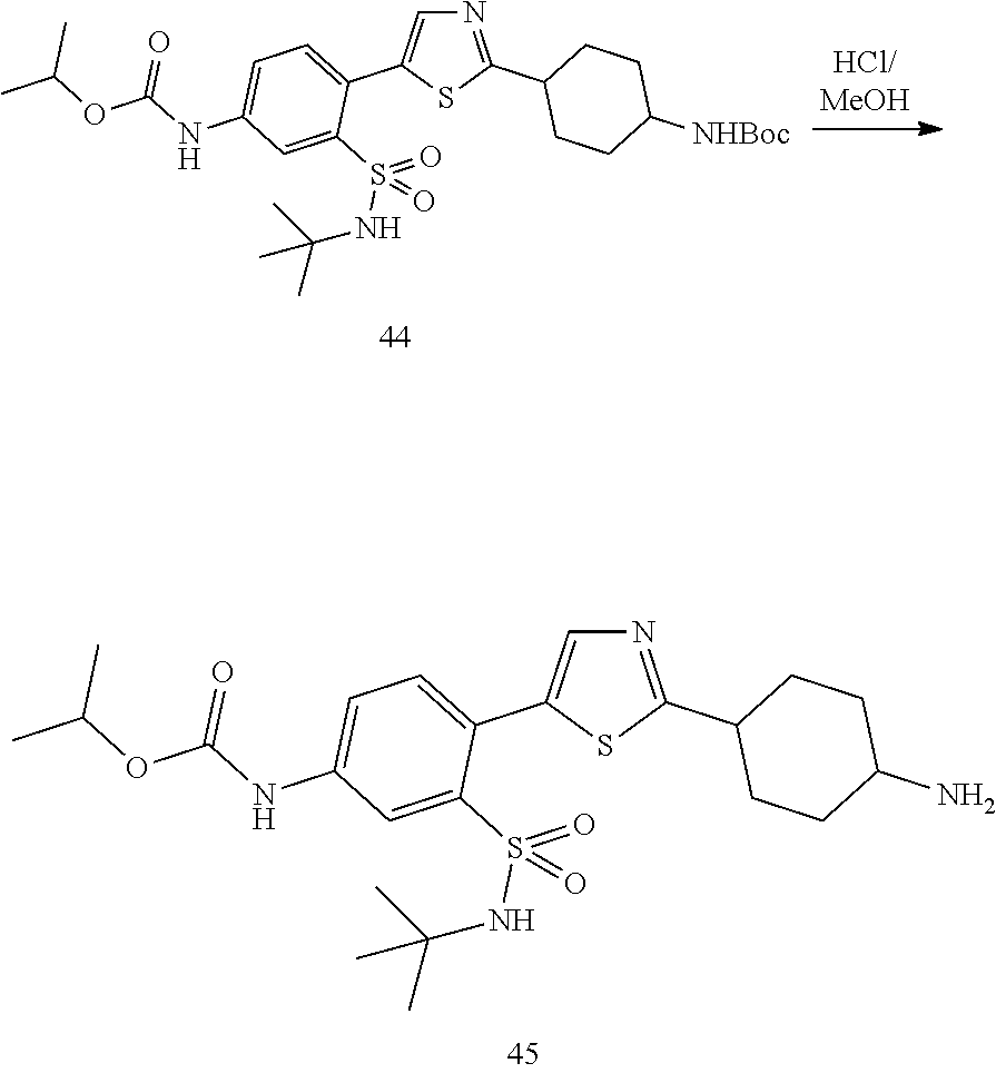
N1=C(C2CCC(N)CC2)SC(C2=CC=C(NC(OC(C)C)=O)C=C2S(=O)(NC(C)(C)C)=O)=C1.N1=C(C2CCC([NHBoc])CC2)SC(C2=CC=C(NC(OC(C)C)=O)C=C2S(=O)(NC(C)(C)C)=O)=C1
